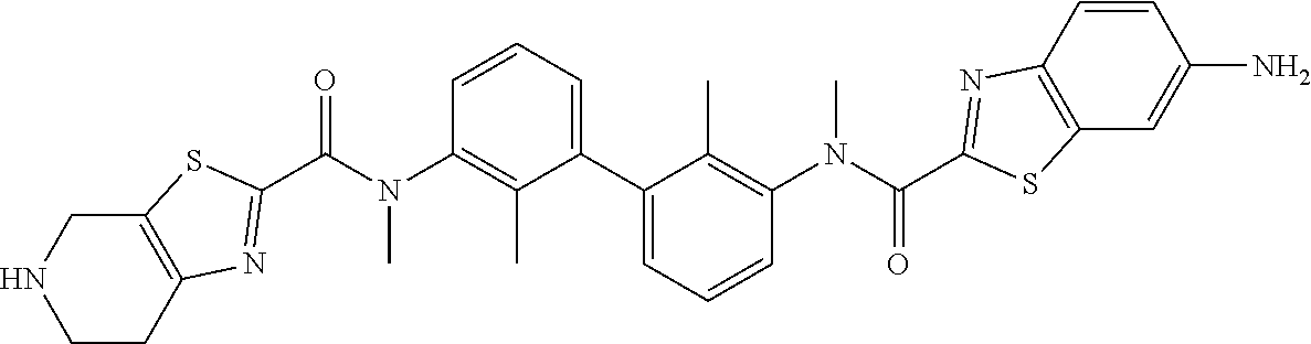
C1CC2=C(CN1)SC(C(N(C1=C(C)C(C3=CC=CC(N(C(=O)C4=NC5=C(C=C(N)C=C5)S4)C)=C3C)=CC=C1)C)=O)=N2
